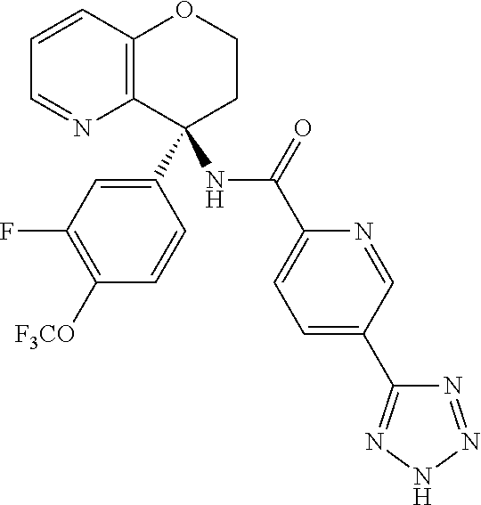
C1(C2(NC(=O)C3=CC=C(C4=NNN=N4)C=N3)C3=C(OCC2)C=CC=N3)=CC(F)=C([F3CO])C=C1
